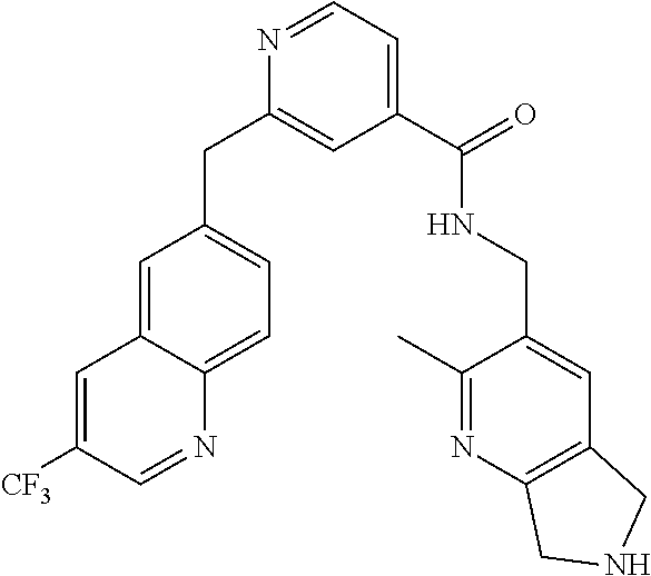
C1=C2C(=CC=C1CC1=CC(C(NCC3=CC4=C(N=C3C)CNC4)=O)=CC=N1)N=CC([CF3])=C2
